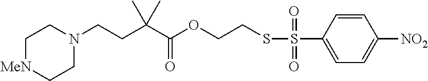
[MeN]1CCN(CCC(C(OCCSS(C2=CC=C([NO2])C=C2)(=O)=O)=O)(C)C)CC1
